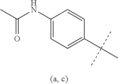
C1(NC(C)=O)=CC=C(C(C)(C)C)C=C1
